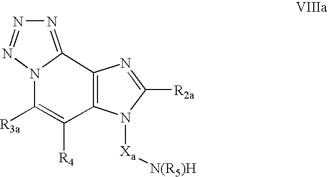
N1=C2N(N=N1)C([R3a])=C([R4])C1=C2N=C([R2a])N1[Xa][N(R5)H]
